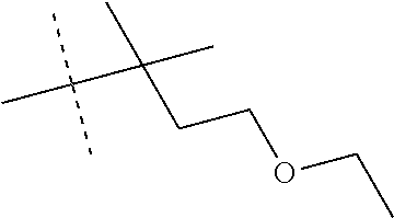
C(C(CCOCC)(C)C)(C)(C)C
